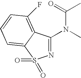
N1=C(N(C)C(=O)C)C2=C(F)C=CC=C2S1(=O)=O
